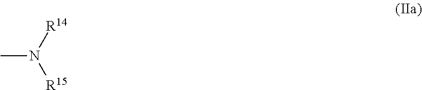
CN([R14])[R15]
